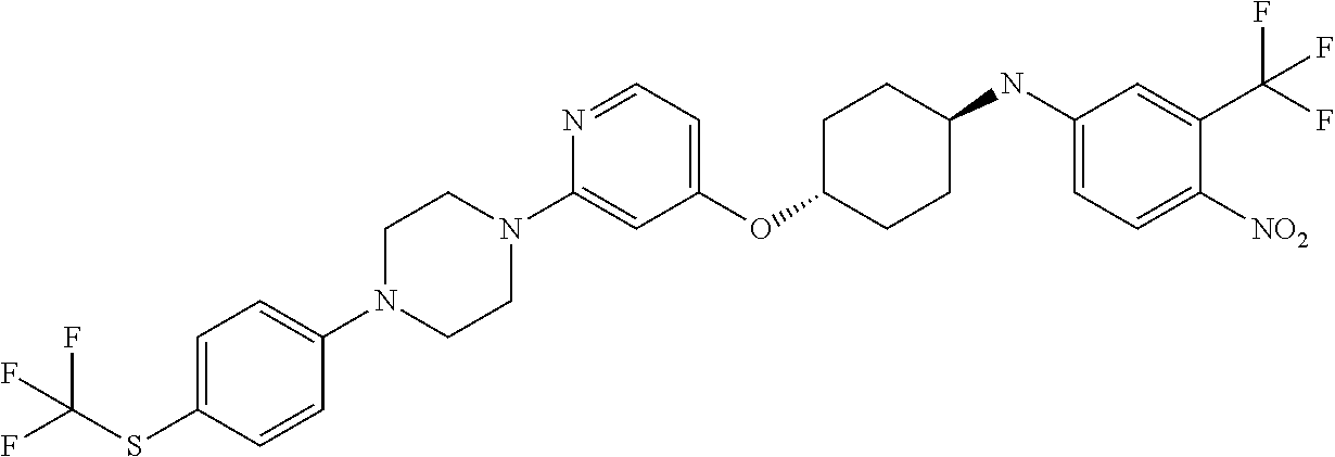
C1(OC2CCC(NC3=CC=C([NO2])C(C(F)(F)F)=C3)CC2)=CC=NC(N2CCN(C3=CC=C(SC(F)(F)F)C=C3)CC2)=C1
